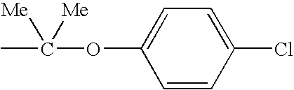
C1=CC(Cl)=CC=C1OC(C)([Me])[Me]
